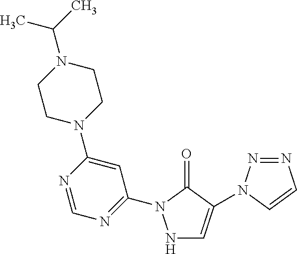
N1C=C(N2N=NC=C2)C(=O)N1C1=NC=NC(N2CCN(C(C)C)CC2)=C1
